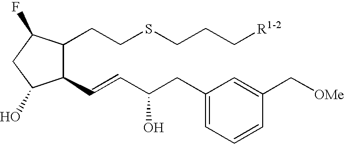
C1(C=CC(CC2=CC=CC(C[OMe])=C2)O)C(CCSCCC[R1-2])C(F)CC1O
